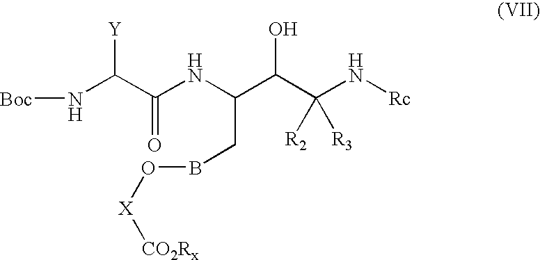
N(C(C(C(N[Rc])([R2])[R3])O)CBO[X][CO2Rx])C(C(N[Boc])[Y])=O
